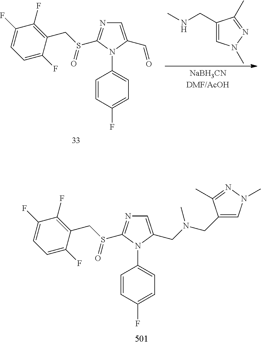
C1=C(C=O)N(C2=CC=C(F)C=C2)C(S(CC2=C(F)C(F)=CC=C2F)=O)=N1.C(NC)C1=CN(C)N=C1C.C1=C(CN(CC2=CN(C)N=C2C)C)N(C2=CC=C(F)C=C2)C(S(CC2=C(F)C(F)=CC=C2F)=O)=N1
